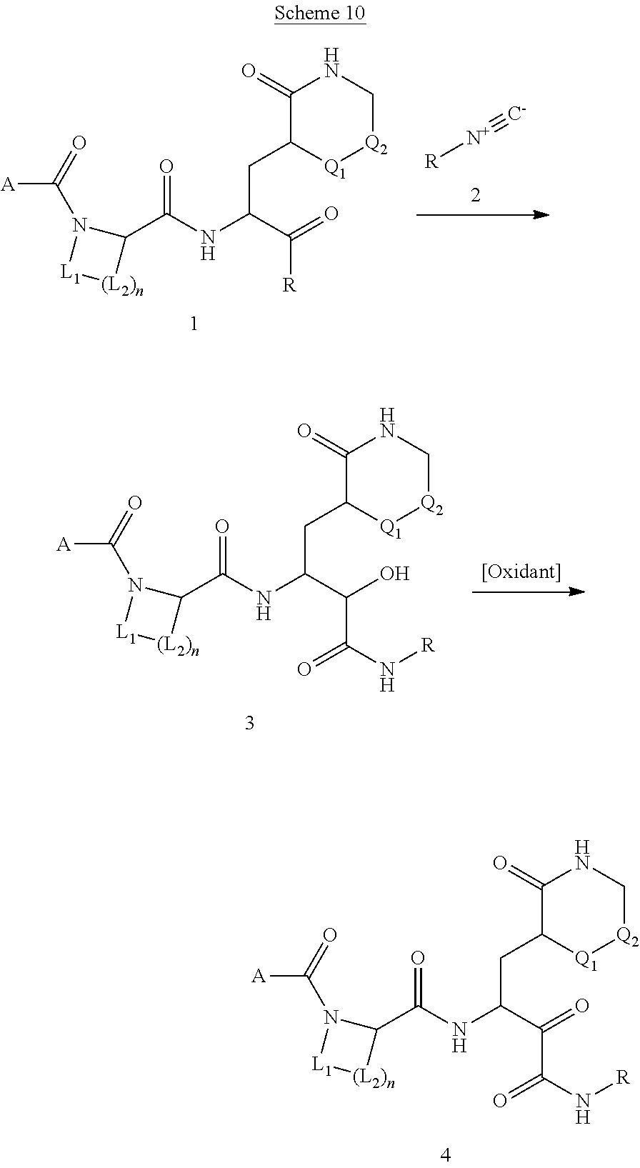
[R][N+]#[C-].C1(=O)C(CC(NC(C2N(C(=O)[A])[L1][(L2)n]2)=O)C(=O)[R])[Q1][Q2]CN1.C1(=O)C(CC(NC(C2N(C(=O)[A])[L1][(L2)n]2)=O)C(C(N[R])=O)O)[Q1][Q2]CN1.C1(=O)C(CC(NC(C2N(C(=O)[A])[L1][(L2)n]2)=O)C(C(N[R])=O)=O)[Q1][Q2]CN1
